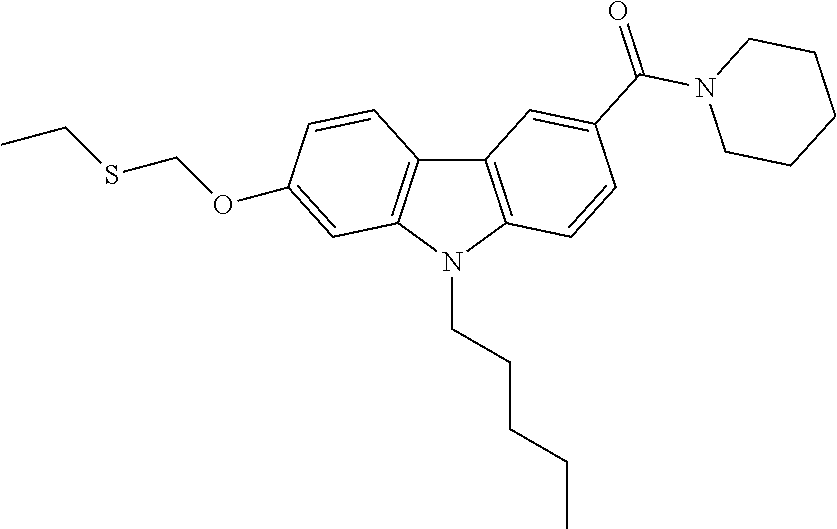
C12=C(N(CCCCC)C3=C1C=CC(OCSCC)=C3)C=CC(C(=O)N1CCCCC1)=C2
